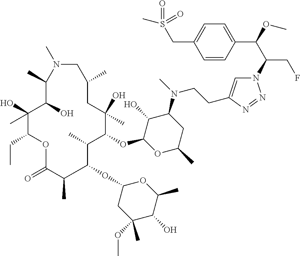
N1=NN(C(C(C2=CC=C(CS(C)(=O)=O)C=C2)OC)CF)C=C1CCN(C1C(O)C(OC2C(C)C(OC3CC(OC)(C)C(O)C(C)O3)C(C)C(=O)OC(CC)C(O)(C)C(O)C(C)N(C)CC(C)CC2(O)C)OC(C)C1)C
